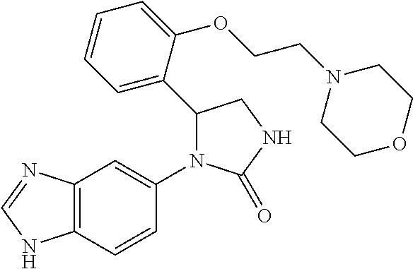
C1(=O)NCC(C2=CC=CC=C2OCCN2CCOCC2)N1C1=CC2=C(NC=N2)C=C1
